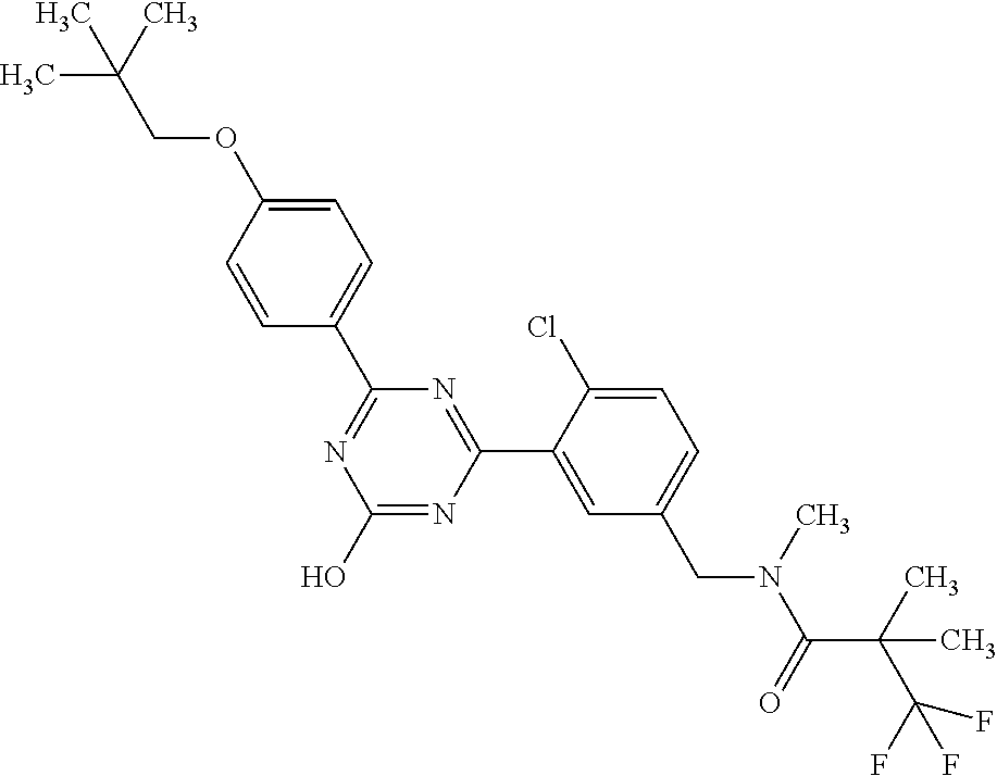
N1=C(C2=CC=C(OCC(C)(C)C)C=C2)N=C(C2=CC(CN(C(C(C(F)(F)F)(C)C)=O)C)=CC=C2Cl)N=C1O
